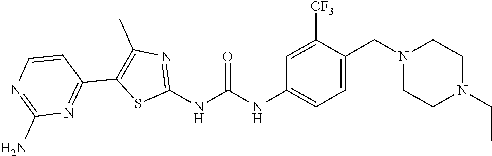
C1=C(CN2CCN(CC)CC2)C([CF3])=CC(NC(NC2=NC(C)=C(C3=NC(N)=NC=C3)S2)=O)=C1
